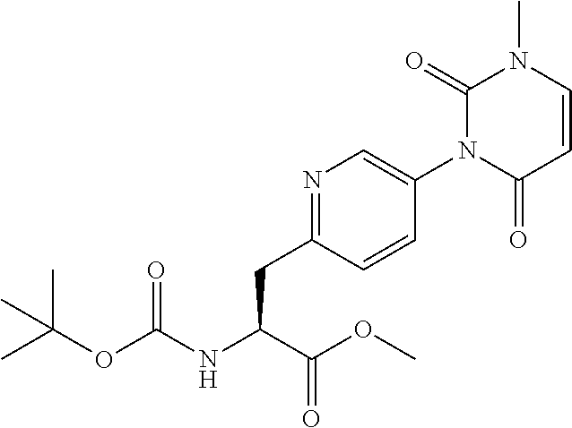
C1=CC(=O)N(C2=CN=C(CC(C(=O)OC)NC(=O)OC(C)(C)C)C=C2)C(=O)N1C
